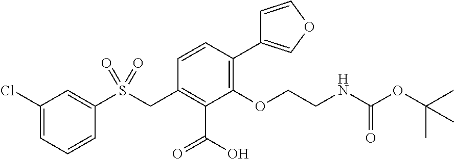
C1=COC=C1C1=C(OCCNC(OC(C)(C)C)=O)C(C(O)=O)=C(CS(C2=CC(Cl)=CC=C2)(=O)=O)C=C1
